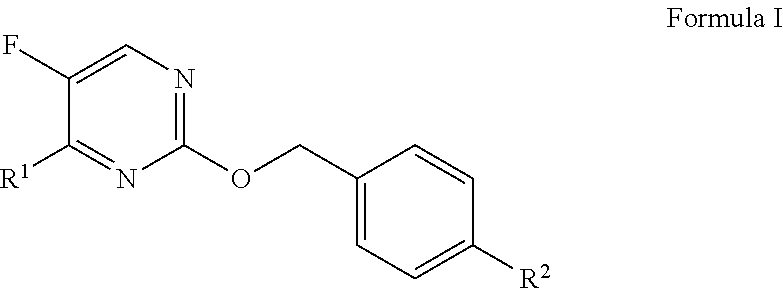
C1(F)=CN=C(OCC2=CC=C([R2])C=C2)N=C1[R1]
